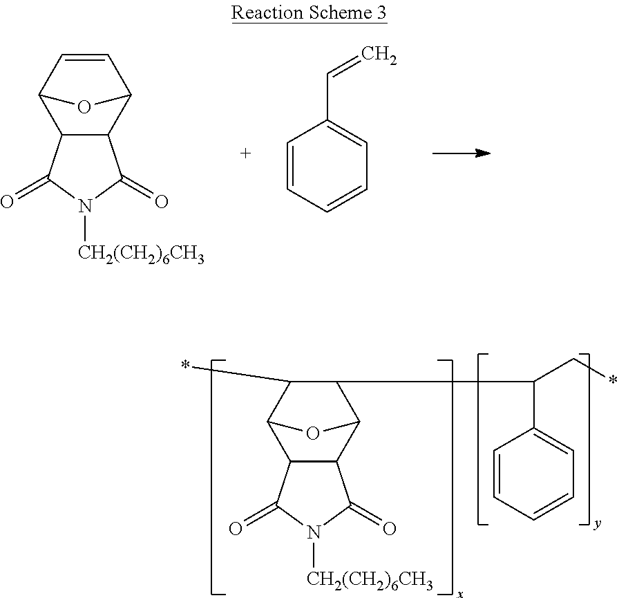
[CH2(CH2)6CH3]N1C(=O)C2C(C3C=CC2O3)C1=O.C1=CC=CC=C1C=C.[CH2(CH2)6CH3]N1C(=O)C2C(C3C(C(C4=CC=CC=C4)C*)C(*)C2O3)C1=O
